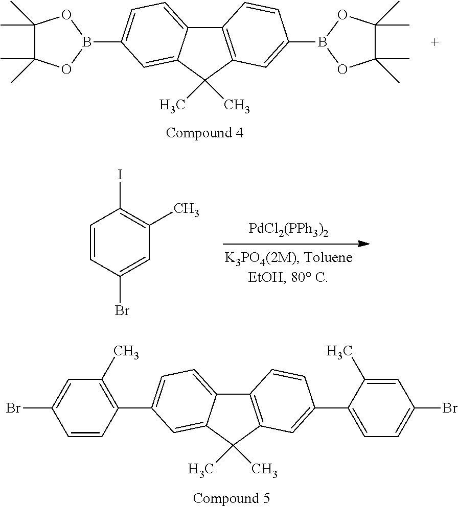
B1(C2=CC=C3C4=C(C=C(B5OC(C)(C)C(C)(C)O5)C=C4)C(C)(C)C3=C2)OC(C)(C)C(C)(C)O1.[PdCl2(PPh3)2].C1=C(Br)C=CC(I)=C1C.C12=C(C=C(C3=CC=C(Br)C=C3C)C=C1)C(C)(C)C1=CC(C3=C(C)C=C(Br)C=C3)=CC=C21
